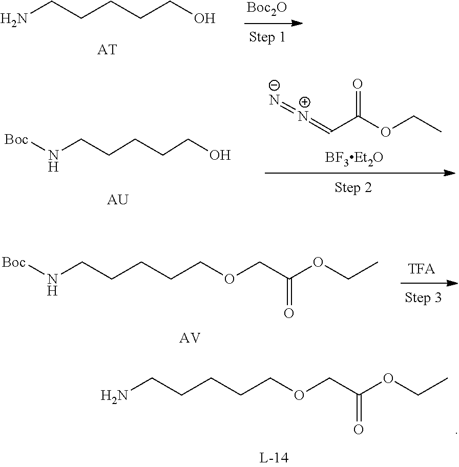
[AT].[Boc2O].NCCCCCO.C(C(OCC)=O)=[N+]=[N-].[BF3Et2O].N(CCCCCO)[Boc].[AU].[TFA].[Boc]NCCCCCOCC(OCC)=O.[AV].NCCCCCOCC(OCC)=O
